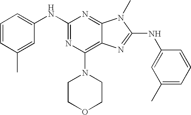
N(C1=NC(N2CCOCC2)=C2C(=N1)N(C)C(NC1=CC(C)=CC=C1)=N2)C1=CC=CC(C)=C1
